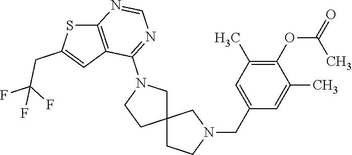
C12(CCN(CC3=CC(C)=C(OC(C)=O)C(C)=C3)C1)CN(C1=NC=NC3=C1C=C(CC(F)(F)F)S3)CC2
